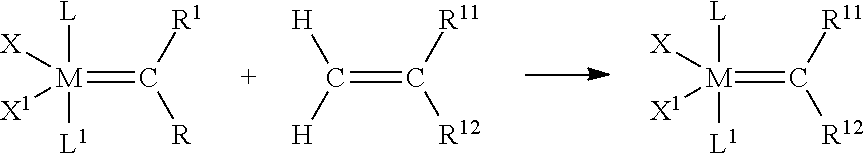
[M](=C([R11])[R12])([L])([L1])([X])[X1].C(=C([R11])[R12])([H])[H].[M](=C([R1])[R])([L])([L1])([X])[X1]
